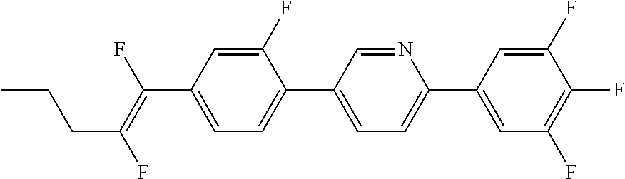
C1(F)=CC(C(=C(F)CCC)F)=CC=C1C1=CC=C(C2=CC(F)=C(F)C(F)=C2)N=C1
